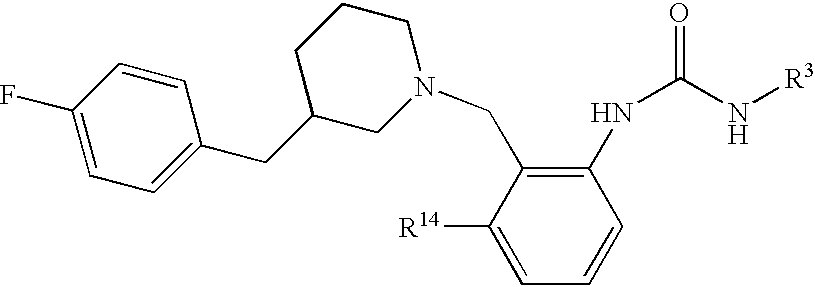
C1([R14])=CC=CC(NC(=O)N[R3])=C1CN1CCCC(CC2=CC=C(F)C=C2)C1
